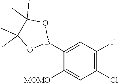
C1(B2OC(C)(C)C(C)(C)O2)=CC(F)=C(Cl)C=C1[MOMO]
